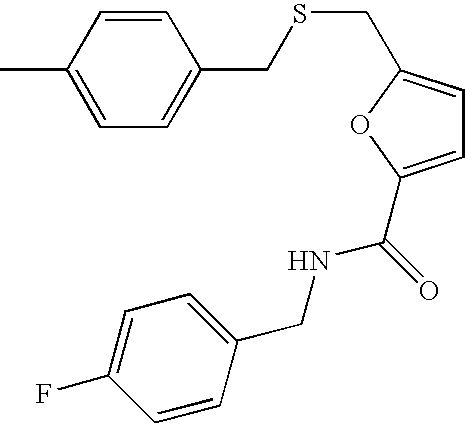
CC1=CC=C(CSCC2=CC=C(C(NCC3=CC=C(F)C=C3)=O)O2)C=C1
